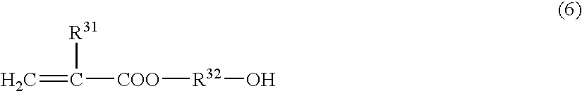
C=C([R31])[COO][R32]O
